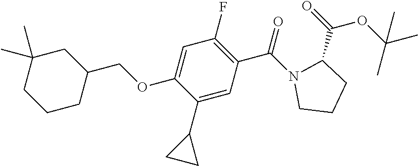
C1(C2CC2)=CC(C(=O)N2CCCC2C(=O)OC(C)(C)C)=C(F)C=C1OCC1CC(C)(C)CCC1
